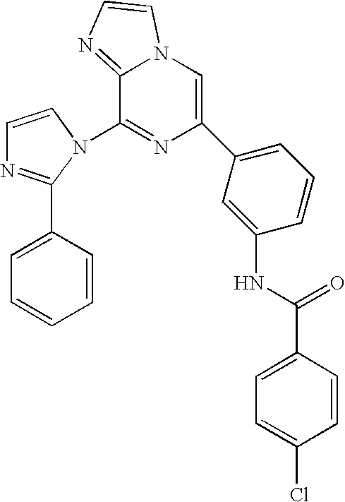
C1=CN(C2=NC(C3=CC=CC(NC(C4=CC=C(Cl)C=C4)=O)=C3)=CN3C2=NC=C3)C(C2=CC=CC=C2)=N1
